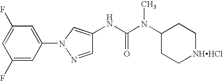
C1(F)=CC(N2C=C(NC(=O)N(C)C3CC[NHHCl]CC3)C=N2)=CC(F)=C1
